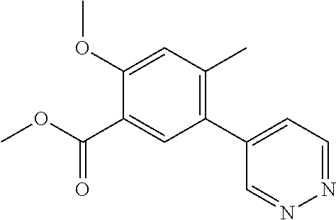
N1=CC=C(C2=C(C)C=C(OC)C(C(=O)OC)=C2)C=N1
